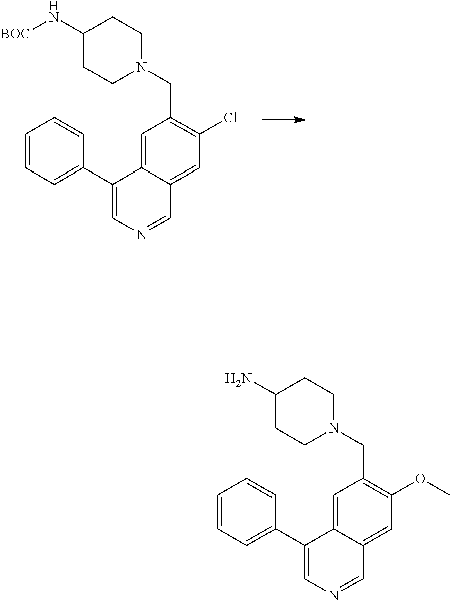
C1=C2C(=CC(Cl)=C1CN1CCC(N[BOC])CC1)C=NC=C2C1=CC=CC=C1.C1=C2C(=CC(OC)=C1CN1CCC(N)CC1)C=NC=C2C1=CC=CC=C1
